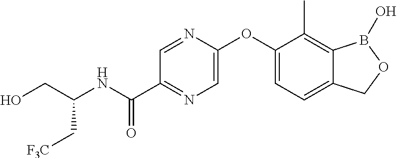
C1(OC2=CN=C(C(NC(CO)C[F3C])=O)C=N2)=CC=C2C(=C1C)B(O)OC2
